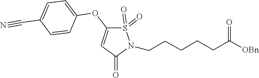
O=S1(=O)N(CCCCCC(=O)[OBn])C(=O)C=C1OC1=CC=C(C#N)C=C1
